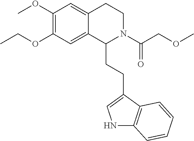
C1(OC)=C(OCC)C=C2C(=C1)CCN(C(COC)=O)C2CCC1=CNC2=C1C=CC=C2
